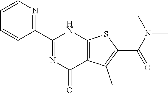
C1(C2=NC(=O)C3=C(N2)SC(C(=O)N(C)C)=C3C)=NC=CC=C1
